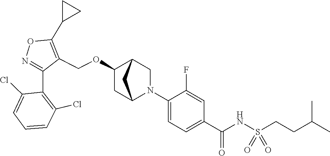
N1=C(C2=C(Cl)C=CC=C2Cl)C(COC2CC3N(C4=CC=C(C(NS(CCC(C)C)(=O)=O)=O)C=C4F)CC2C3)=C(C2CC2)O1
